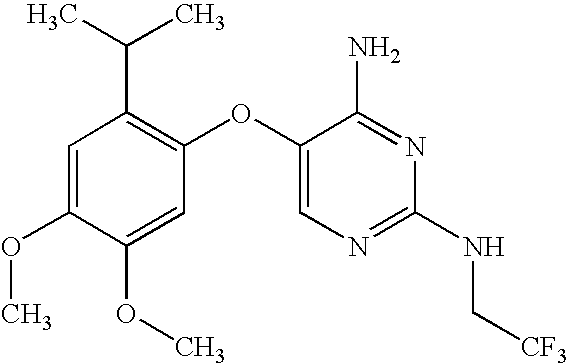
C1=C(OC)C(OC)=CC(OC2=CN=C(NC[CF3])N=C2N)=C1C(C)C
